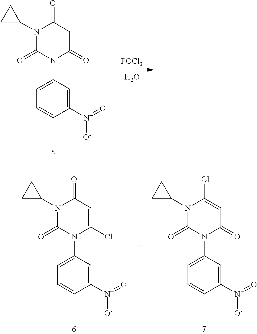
[POCl3].O.C1(N2C(=O)N(C3=CC=CC([N+](=O)[O-])=C3)C(=O)CC2=O)CC1.C1(N2C(=O)N(C3=CC=CC([N+](=O)[O-])=C3)C(Cl)=CC2=O)CC1.C1(N2C(=O)N(C3=CC=CC([N+](=O)[O-])=C3)C(=O)C=C2Cl)CC1
